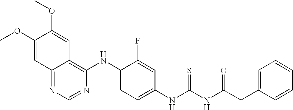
COC1=CC2=NC=NC(NC3=CC=C(NC(NC(CC4=CC=CC=C4)=O)=S)C=C3F)=C2C=C1OC
